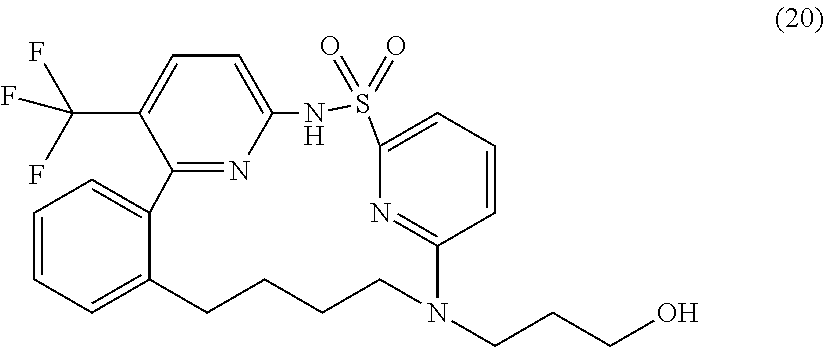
C1=CC=C2C(=C1)C1=NC(=CC=C1C(F)(F)F)NS(=O)(=O)C1=CC=CC(=N1)N(CCCO)CCCC2
